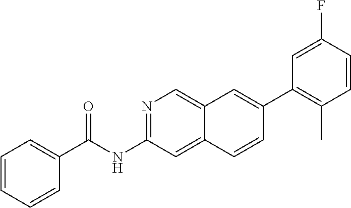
FC1=CC(C2=CC3=CN=C(NC(=O)C4=CC=CC=C4)C=C3C=C2)=C(C)C=C1
